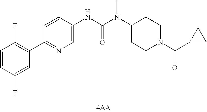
[4AA].C1(C2=C(F)C=CC(F)=C2)=NC=C(NC(N(C2CCN(C(=O)C3CC3)CC2)C)=O)C=C1
